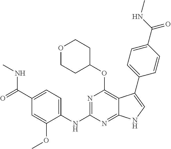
C1(C(=O)NC)=CC=C(NC2=NC(OC3CCOCC3)=C3C(=N2)NC=C3C2=CC=C(C(NC)=O)C=C2)C(OC)=C1
